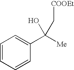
C1=CC=CC(C([Me])(O)C[COOEt])=C1
